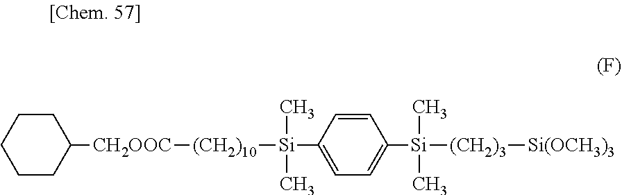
C1=CC([Si]([(CH2)10][CH2OOC]C2CCCCC2)(C)C)=CC=C1[Si]([(CH2)3][Si(OCH3)3])(C)C
